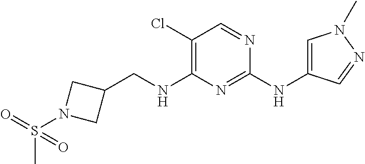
C1(Cl)=C(NCC2CN(S(=O)(C)=O)C2)N=C(NC2=CN(C)N=C2)N=C1
